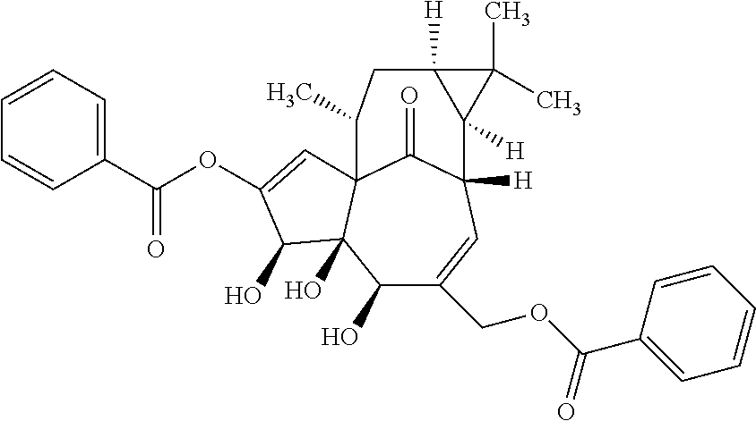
C1(C(OC2=CC34C(=O)C([H])(C=C(COC(C5=CC=CC=C5)=O)C(O)C3(O)C2O)C2([H])C(C)(C)C2([H])CC4C)=O)=CC=CC=C1
